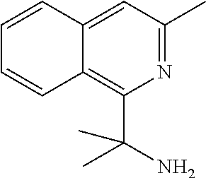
C12=CC(C)=NC(C(N)(C)C)=C1C=CC=C2
